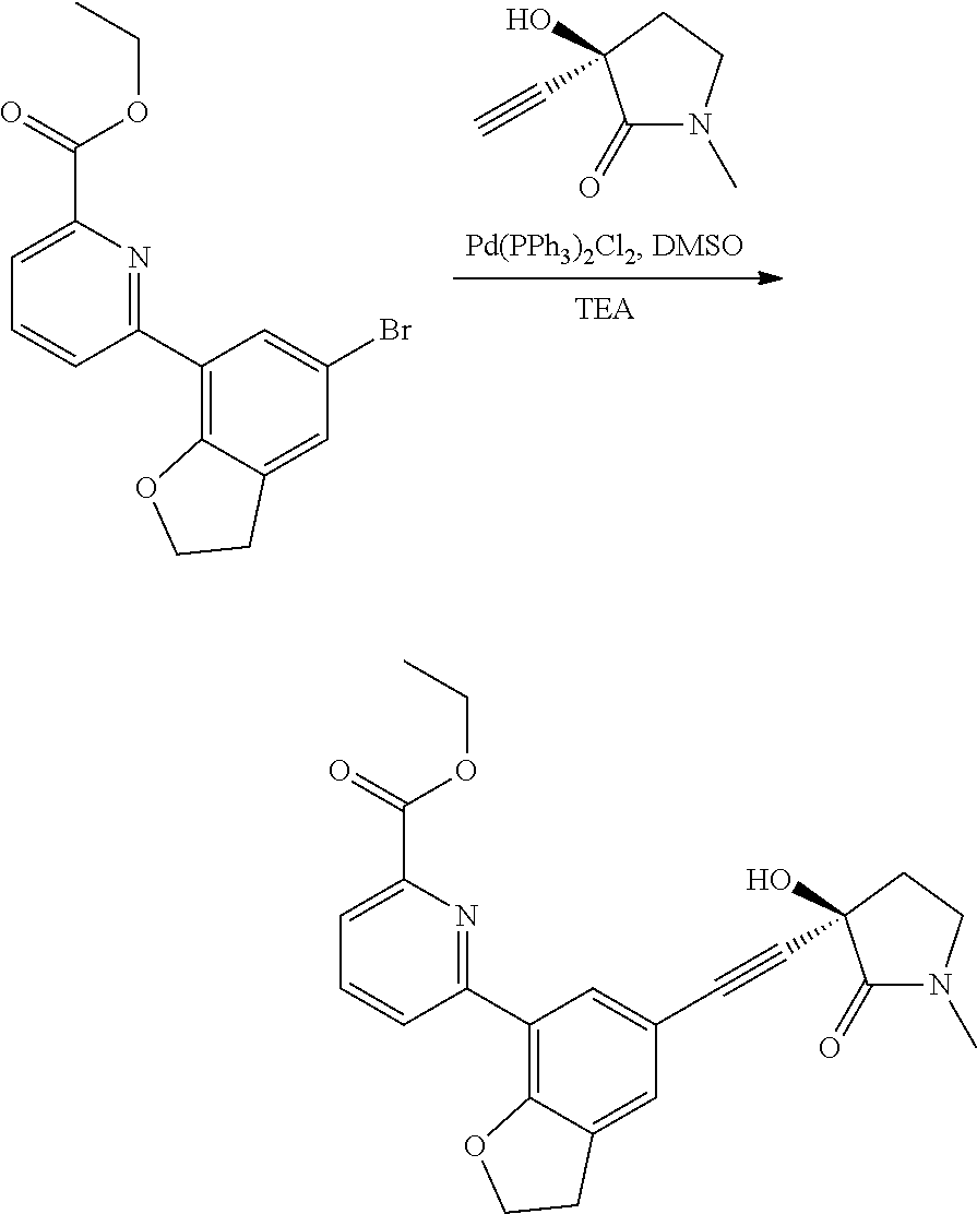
C1(=O)N(C)CCC1(C#C)O.C1(C2=NC(C(OCC)=O)=CC=C2)=C2C(=CC(Br)=C1)CCO2.C1(C2=NC(C(OCC)=O)=CC=C2)=C2C(=CC(C#CC3(O)C(=O)N(C)CC3)=C1)CCO2
